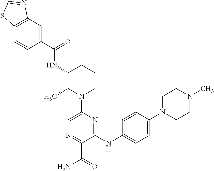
C12=C(C=CC(C(=O)NC3C(C)N(C4=CN=C(C(=O)N)C(NC5=CC=C(N6CCN(C)CC6)C=C5)=N4)CCC3)=C1)SC=N2
